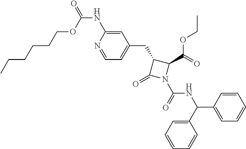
C1(NC(OCCCCCC)=O)=CC(CC2C(=O)N(C(NC(C3=CC=CC=C3)C3=CC=CC=C3)=O)C2C(OCC)=O)=CC=N1
